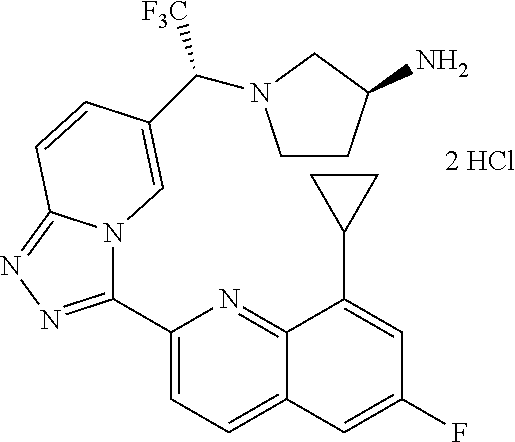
C1(C2=NN=C3N2C=C(C([F3C])N2CCC(N)C2)C=C3)=CC=C2C(=N1)C(C1CC1)=CC(F)=C2
